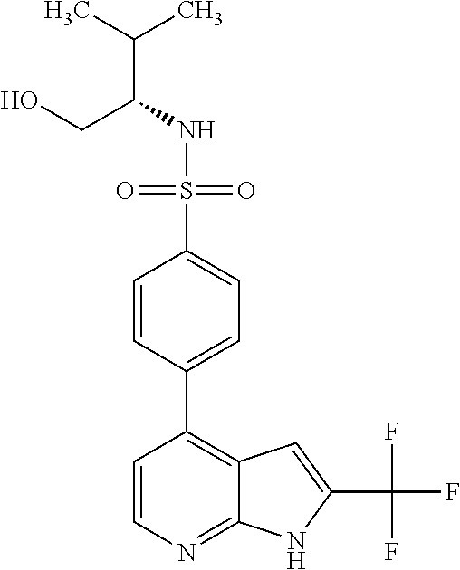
C(NS(=O)(=O)C1=CC=C(C2=C3C(=NC=C2)NC(C(F)(F)F)=C3)C=C1)(C(C)C)CO
